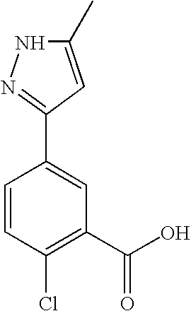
C1=CC(Cl)=C(C(O)=O)C=C1C1=NNC(C)=C1
